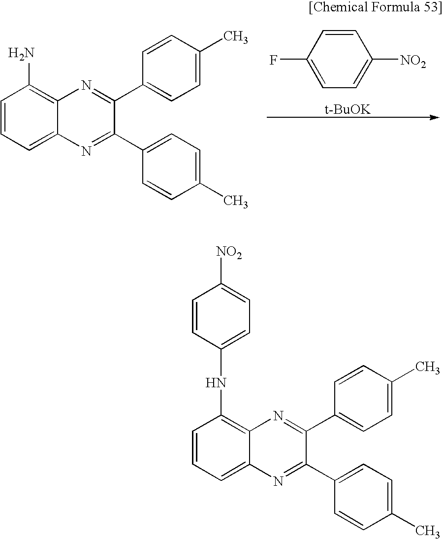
C1=CC=C2C(=C1N)N=C(C1=CC=C(C)C=C1)C(C1=CC=C(C)C=C1)=N2.C1=CC(F)=CC=C1[NO2].[t-BuOK].C1=CC=C2C(=C1NC1=CC=C([NO2])C=C1)N=C(C1=CC=C(C)C=C1)C(C1=CC=C(C)C=C1)=N2
